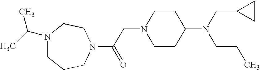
C1CC(N(CC2CC2)CCC)CCN1CC(=O)N1CCCN(C(C)C)CC1
